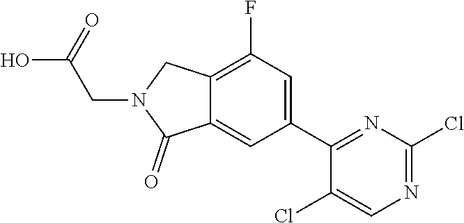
C12=CC(C3=NC(Cl)=NC=C3Cl)=CC(F)=C1CN(CC(O)=O)C2=O
